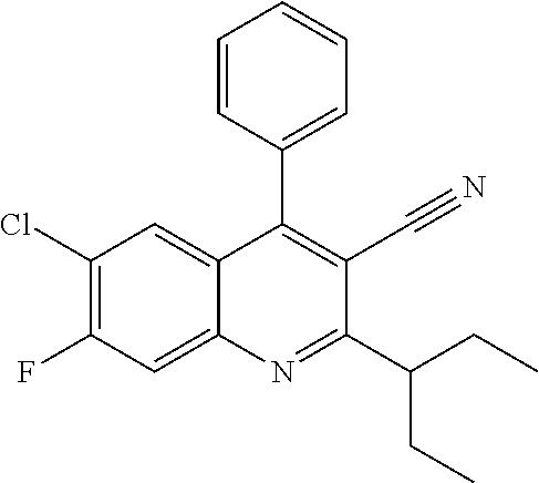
C1(Cl)=C(F)C=C2C(=C1)C(C1=CC=CC=C1)=C(C#N)C(C(CC)CC)=N2
